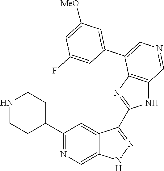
C1(C2CCNCC2)=NC=C2C(=C1)C(C1=NC3=C(N1)C=NC=C3C1=CC([MeO])=CC(F)=C1)=NN2
